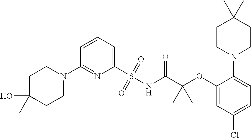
C1=CC=C(S(NC(C2(OC3=CC(Cl)=CC=C3N3CCC(C)(C)CC3)CC2)=O)(=O)=O)N=C1N1CCC(O)(C)CC1
